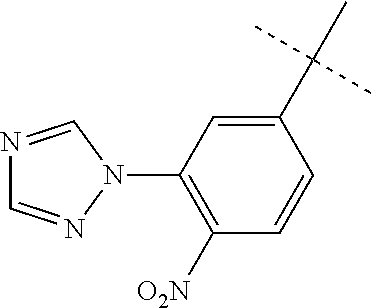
C1([O2N])=C(N2C=NC=N2)C=C(C(C)(C)C)C=C1
